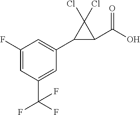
C1=C(F)C=C(C2C(C(O)=O)C2(Cl)Cl)C=C1C(F)(F)F
